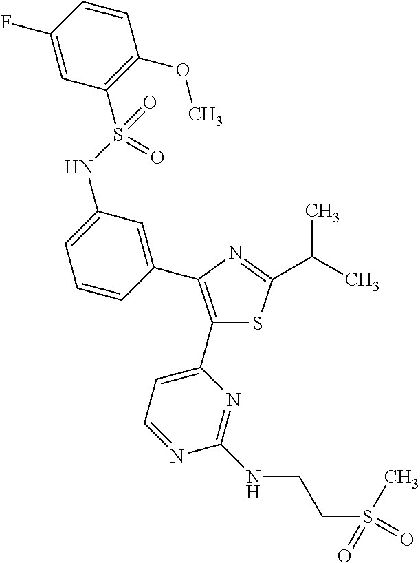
C(C)(C)C1=NC(C2=CC(NS(C3=C(OC)C=CC(F)=C3)(=O)=O)=CC=C2)=C(C2=CC=NC(NCCS(=O)(C)=O)=N2)S1
